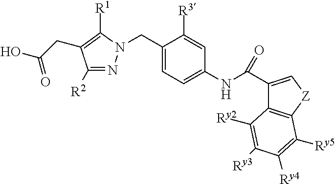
C1([R2])=NN(CC2=CC=C(NC(=O)C3=C[Z]C4=C3C([Ry2])=C([Ry3])C([Ry4])=C4[Ry5])C=C2[R3])C([R1])=C1CC(O)=O
